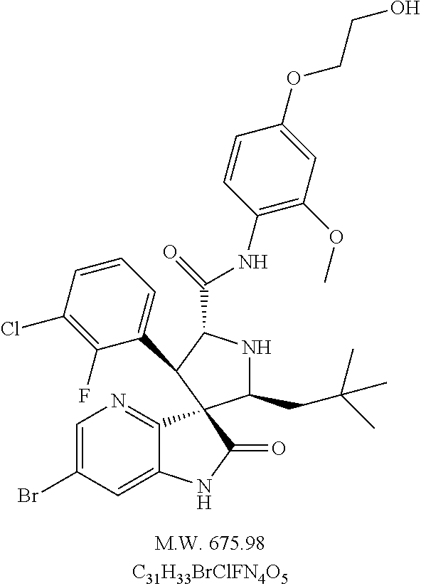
C1(CC(C)(C)C)NC(C(NC2=C(OC)C=C(OCCO)C=C2)=O)C(C2=CC=CC(Cl)=C2F)C12C1=NC=C(Br)C=C1NC2=O
